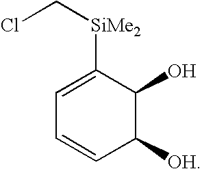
C1([OH])C(O)C([SiMe2]CCl)=CC=C1
